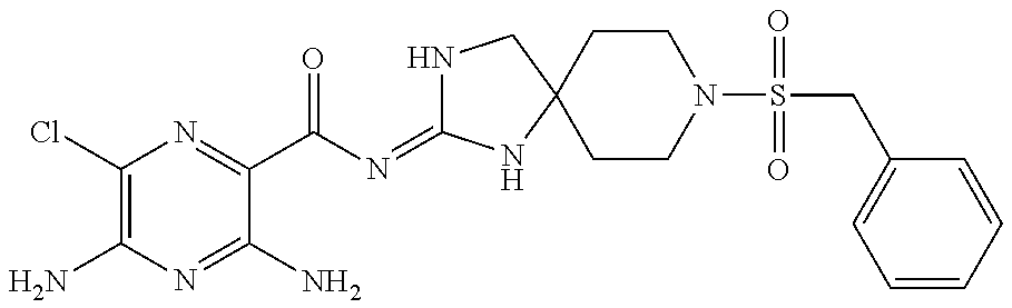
C1(Cl)=C(N)N=C(N)C(C(N=C2NCC3(N2)CCN(S(=O)(=O)CC2=CC=CC=C2)CC3)=O)=N1
